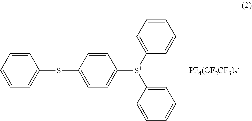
C1=CC=C(SC2=CC=C([S+](C3=CC=CC=C3)C3=CC=CC=C3)C=C2)C=C1
